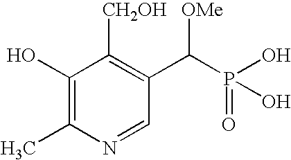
C1(O)=C(C)N=CC(C([OMe])P(=O)(O)O)=C1[CH2OH]
